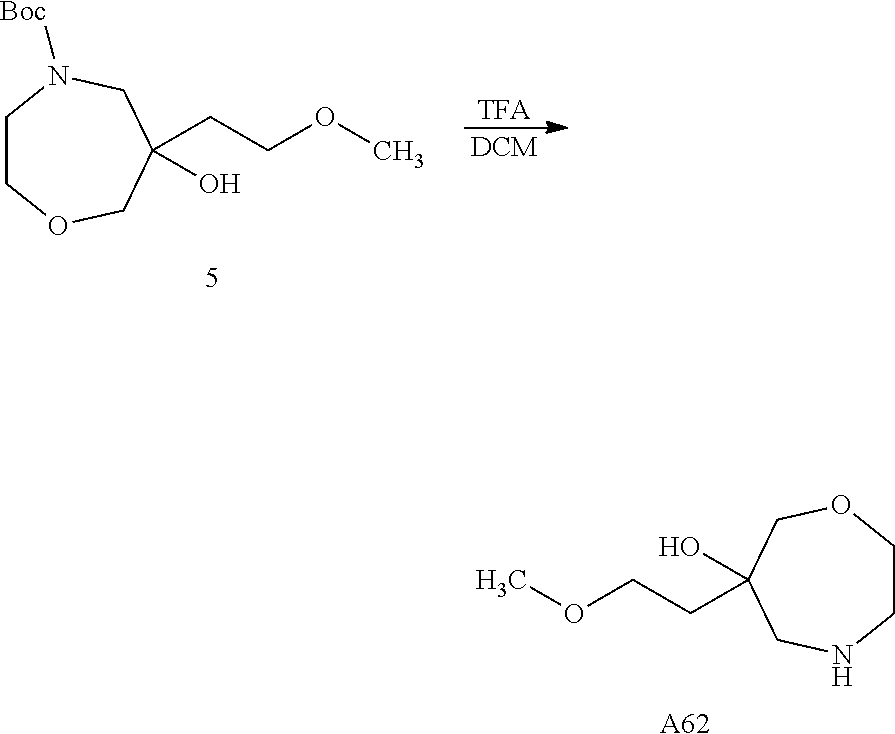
C1COCC(O)(CCOC)CN1.[A62].[DCM].[TFA].C1CN([Boc])CC(CCOC)(O)CO1
